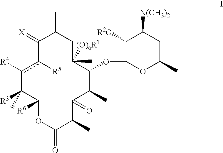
C1(=[X])c([R5])c([R4])C([R3])(C)C([R6])OC(=O)C(C)C(=O)C(C)C(OC2OC(C)CC([N(CH3)2])C2[R2O])C(C)([(O)aR1])CC1C
